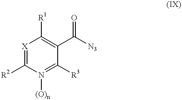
[X]1=C([R2])N([(O)n])=C([R3])C(C([N3])=O)=C1[R1]
